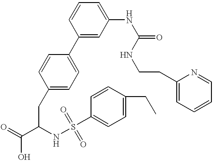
C1(C2=CC=C(CC(C(=O)O)NS(=O)(=O)C3=CC=C(CC)C=C3)C=C2)=CC(NC(=O)NCCC2=CC=CC=N2)=CC=C1
